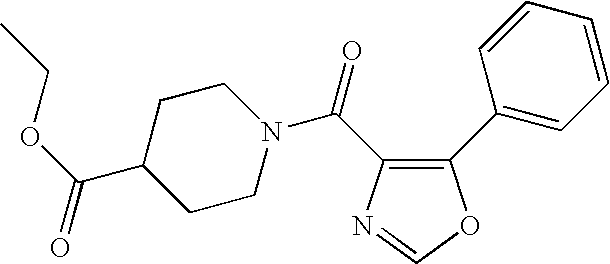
C1CN(C(=O)C2=C(C3=CC=CC=C3)OC=N2)CCC1C(OCC)=O
